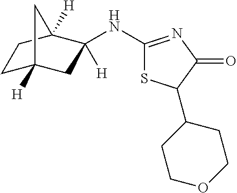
C1(NC2([H])CC3([H])CCC2([H])C3)=NC(=O)C(C2CCOCC2)S1
